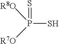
SP([R8O])([R7O])=S
